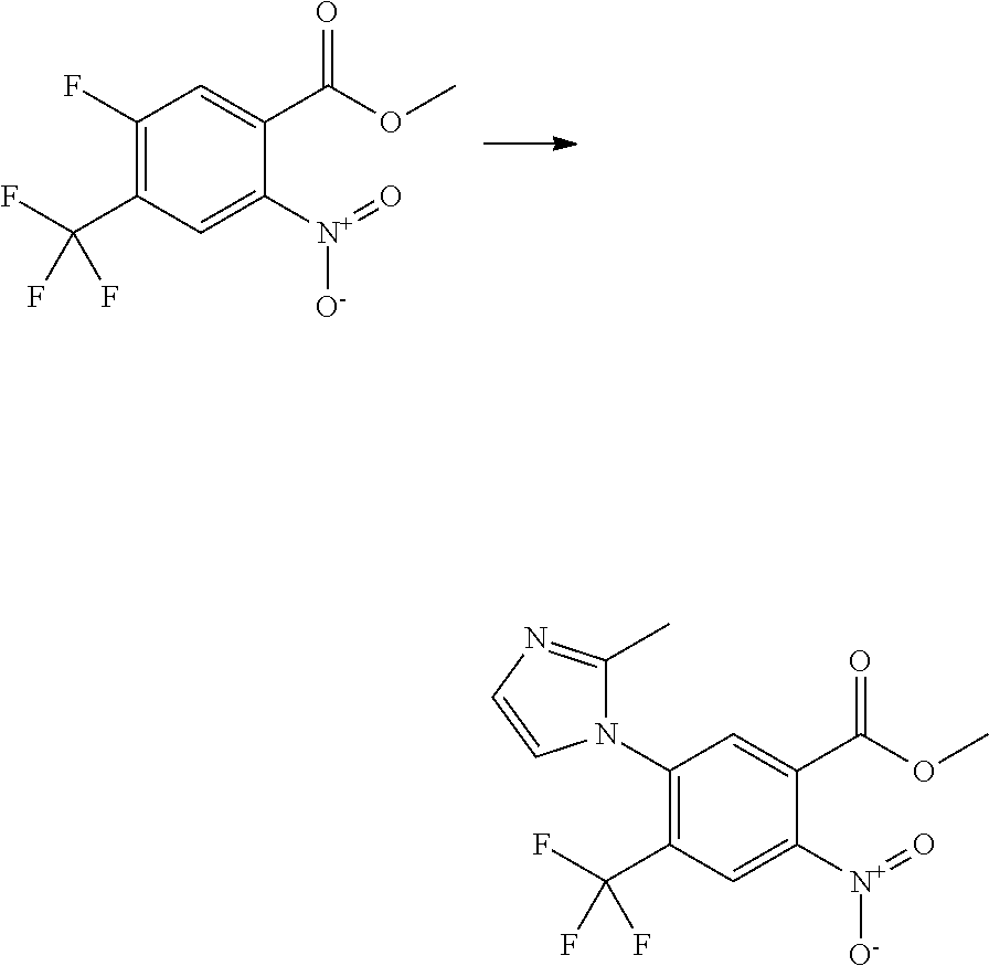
C1(F)=C(C(F)(F)F)C=C([N+](=O)[O-])C(C(OC)=O)=C1.C1(N2C(C)=NC=C2)=C(C(F)(F)F)C=C([N+](=O)[O-])C(C(OC)=O)=C1
